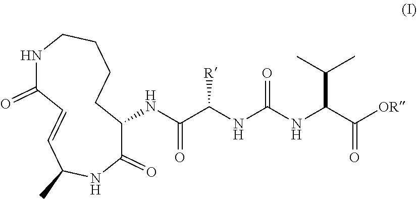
C1(NC(C(NC(NC(C([OR])=O)C(C)C)=O)[R])=O)C(=O)NC(C)C=CC(=O)NCCCC1
